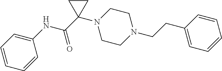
C(=O)(C1(N2CCN(CCC3=CC=CC=C3)CC2)CC1)NC1=CC=CC=C1
